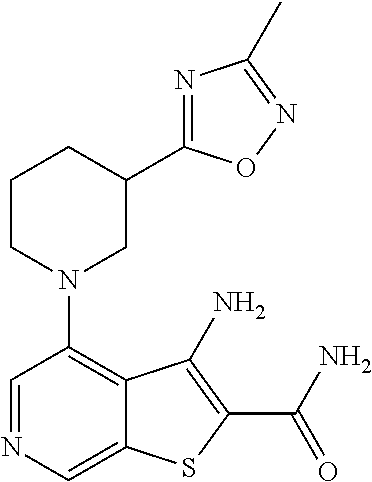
C1=NC=C2C(=C1N1CC(C3=NC(C)=NO3)CCC1)C(N)=C(C(N)=O)S2
